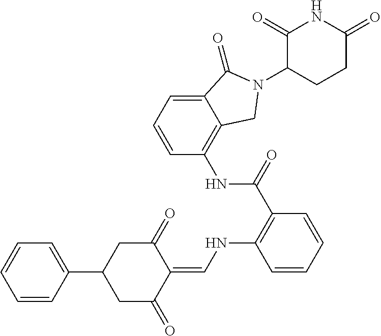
C12=CC=CC(NC(C3=C(NC=C4C(=O)CC(C5=CC=CC=C5)CC4=O)C=CC=C3)=O)=C1CN(C1CCC(=O)NC1=O)C2=O
